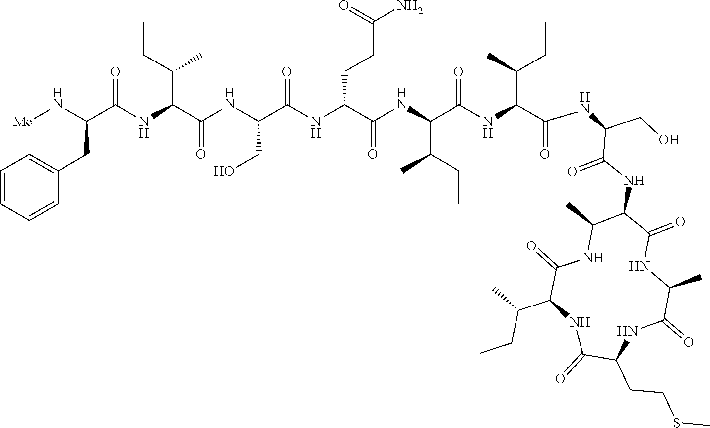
C1=CC=CC(CC(C(NC(C(NC(CO)C(NC(C(NC(C(NC(C(NC(CO)C(NC2C(=O)NC(C)C(=O)NC(CCSC)C(=O)NC(C(CC)C)C(=O)NC2C)=O)=O)C(C)CC)=O)C(CC)C)=O)CCC(N)=O)=O)=O)C(CC)C)=O)N[Me])=C1
